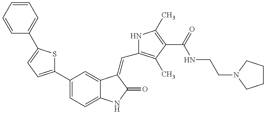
C1=CC=CC=C1C1=CC=C(C2=CC=C3C(=C2)C(=CC2=C(C)C(C(=O)NCCN4CCCC4)=C(C)N2)C(=O)N3)S1
